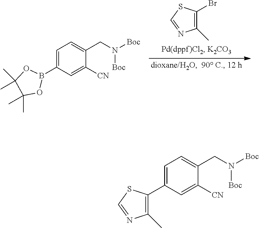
C1(C)=C(Br)SC=N1.C1=C(B2OC(C)(C)C(C)(C)O2)C=C([CN])C(CN([Boc])[Boc])=C1.C1=C(C2=C(C)N=CS2)C=C([CN])C(CN([Boc])[Boc])=C1
